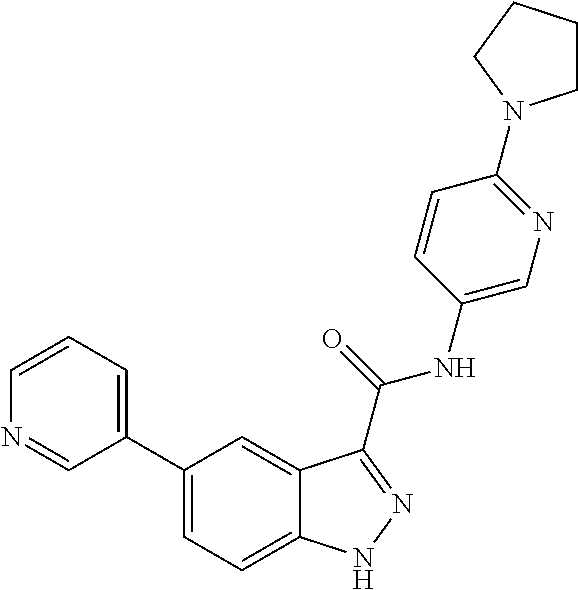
C1=CN=CC(C2=CC=C3C(=C2)C(C(NC2=CN=C(N4CCCC4)C=C2)=O)=NN3)=C1
